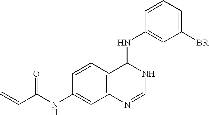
C12=C(C=CC(NC(C=C)=O)=C1)C(NC1=CC([BR])=CC=C1)NC=N2
